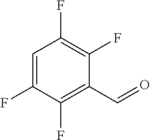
C1(F)=C(F)C=C(F)C(F)=C1C=O
